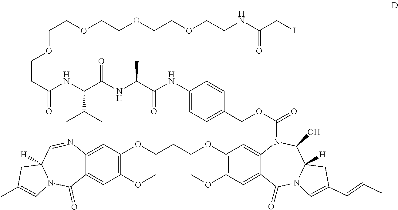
C(COCCOCCOCCNC(=O)CI)OCCC(NC(C(NC(C)C(=O)[H N]C1=CC=C(COC(=O)N2C3=CC(OCCCOC4=C(OC)C=C5C(=C4)N=CC4([H])N(C=C(C)C4)C5=O)=C(OC)C=C3C(=O)N3C([H])(C2O)CC(C=CC)=C3)C=C1)=O)C(C)C)=O
